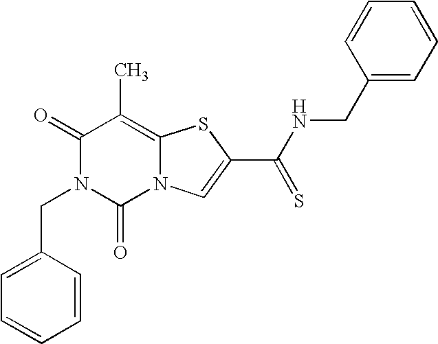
C1(=O)N(CC2=CC=CC=C2)C(=O)N2C(=C1C)SC(C(NCC1=CC=CC=C1)=S)=C2
